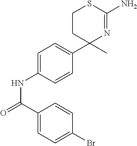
C1=C(NC(=O)C2=CC=C(Br)C=C2)C=CC(C2(C)N=C(N)SCC2)=C1
